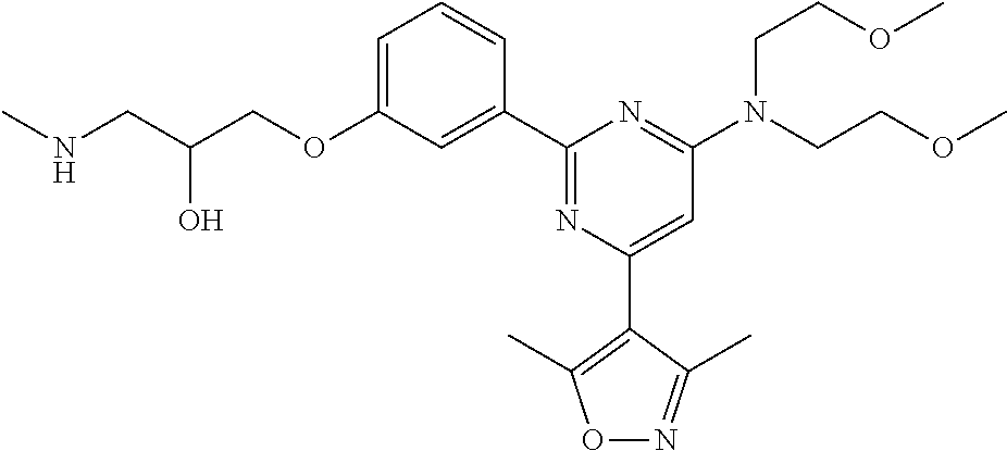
C1=C(OCC(CNC)O)C=C(C2=NC(C3=C(C)ON=C3C)=CC(N(CCOC)CCOC)=N2)C=C1
